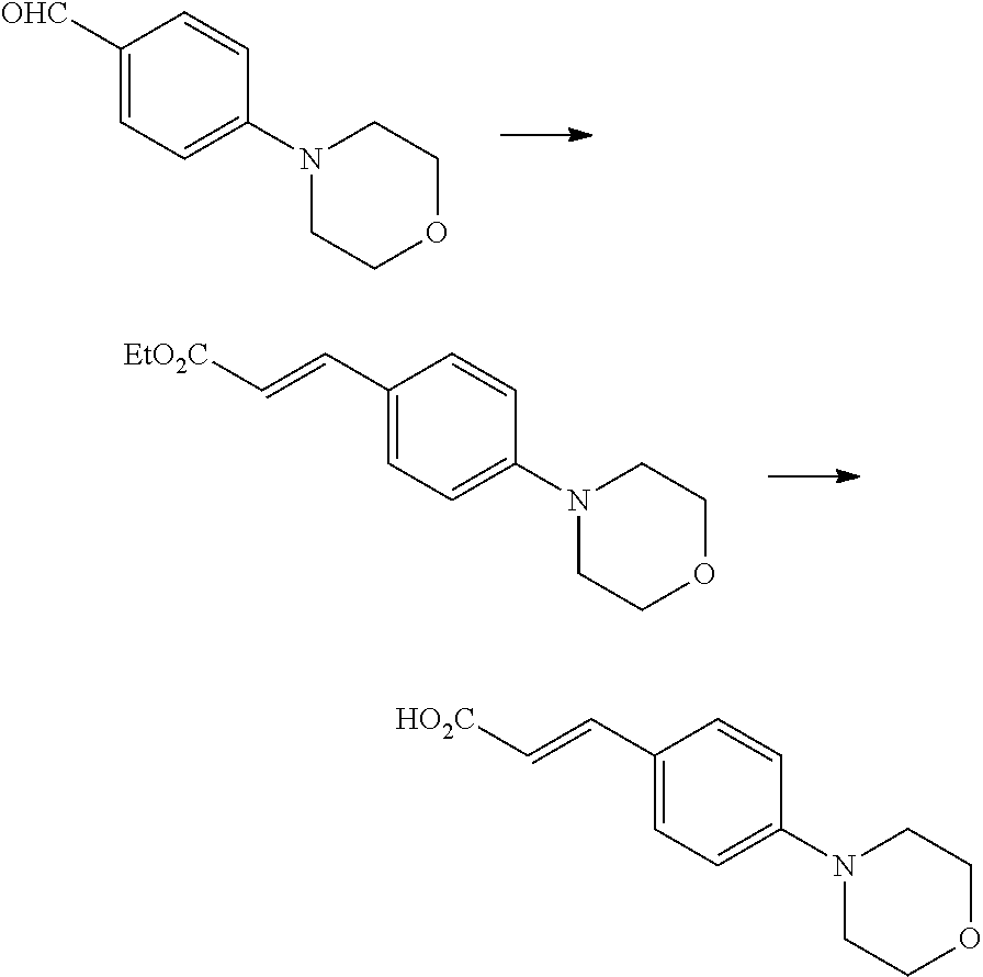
C1([OHC])=CC=C(N2CCOCC2)C=C1.C1(C=C[EtO2C])=CC=C(N2CCOCC2)C=C1.C1(C=C[HO2C])=CC=C(N2CCOCC2)C=C1
